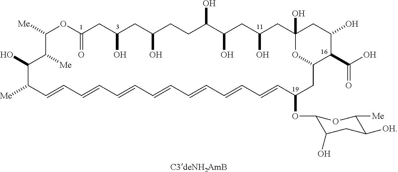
C1([Me])OC(=O)CC(O)CC(O)CCC(O)C(O)CC(O)CC2(O)CC(O)C(C(O)=O)C(O2)CC(OC2C(O)CC([OH])C([Me])O2)C=CC=CC=CC=CC=CC=CC=CC([Me])C(O)C1[Me].[C3deNH2AmB]
